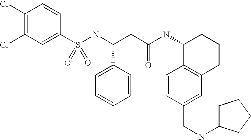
S(NC(CC(NC1C2=C(CCC1)C=C(CNC1CCCC1)C=C2)=O)C1=CC=CC=C1)(=O)(=O)C1=CC(Cl)=C(Cl)C=C1
